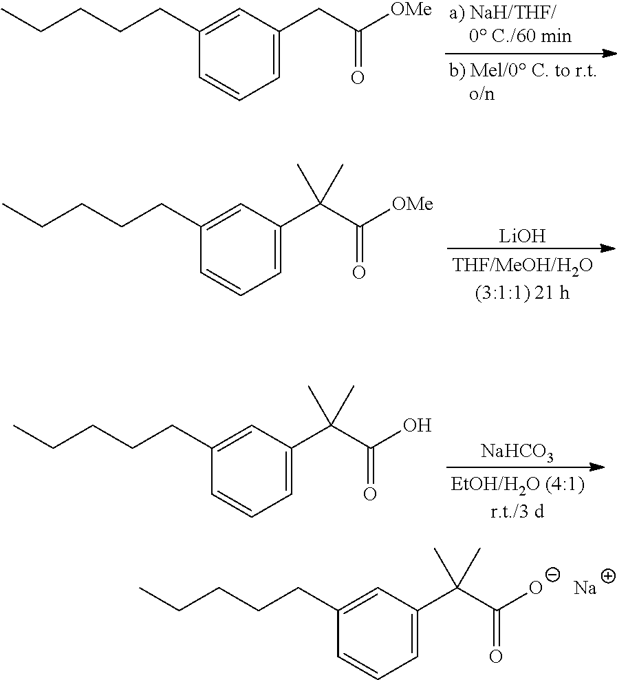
C1(CC([OMe])=O)=CC=CC(CCCCC)=C1.[LiOH].C1(C(C([OMe])=O)(C)C)=CC=CC(CCCCC)=C1.[NaHCO3].C1(C(C(O)=O)(C)C)=CC=CC(CCCCC)=C1.C1(C(C([O-])=O)(C)C)=CC=CC(CCCCC)=C1.[Na]
